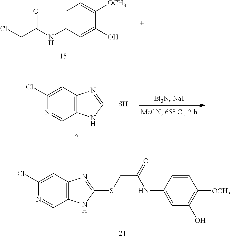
C1=C(NC(CCl)=O)C=C(O)C([OCH3])=C1.C1(Cl)=CC2=C(C=N1)NC(SCC(=O)NC1=CC(O)=C([OCH3])C=C1)=N2.C1(Cl)=CC2=C(C=N1)NC(S)=N2
